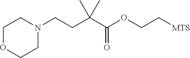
C1OCCN(CCC(C(OCC[MTS])=O)(C)C)C1
